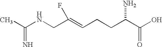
C(CCC(C(O)=O)N)=C(CNC(C)=N)F
